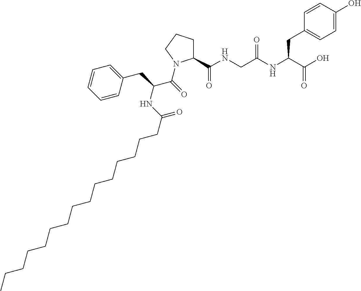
C1=C(O)C=CC(CC(NC(CNC(C2CCCN2C(=O)C(NC(CCCCCCCCCCCCCCC)=O)CC2=CC=CC=C2)=O)=O)C(O)=O)=C1
